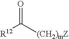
[R12]C([(CH2)mZ])=O
